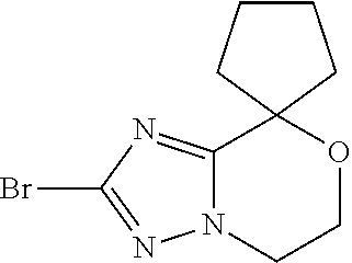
N12C(=NC(Br)=N1)C1(OCC2)CCCC1
